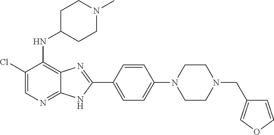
C1(Cl)=CN=C2C(=C1NC1CCN(C)CC1)N=C(C1=CC=C(N3CCN(CC4=COC=C4)CC3)C=C1)N2
